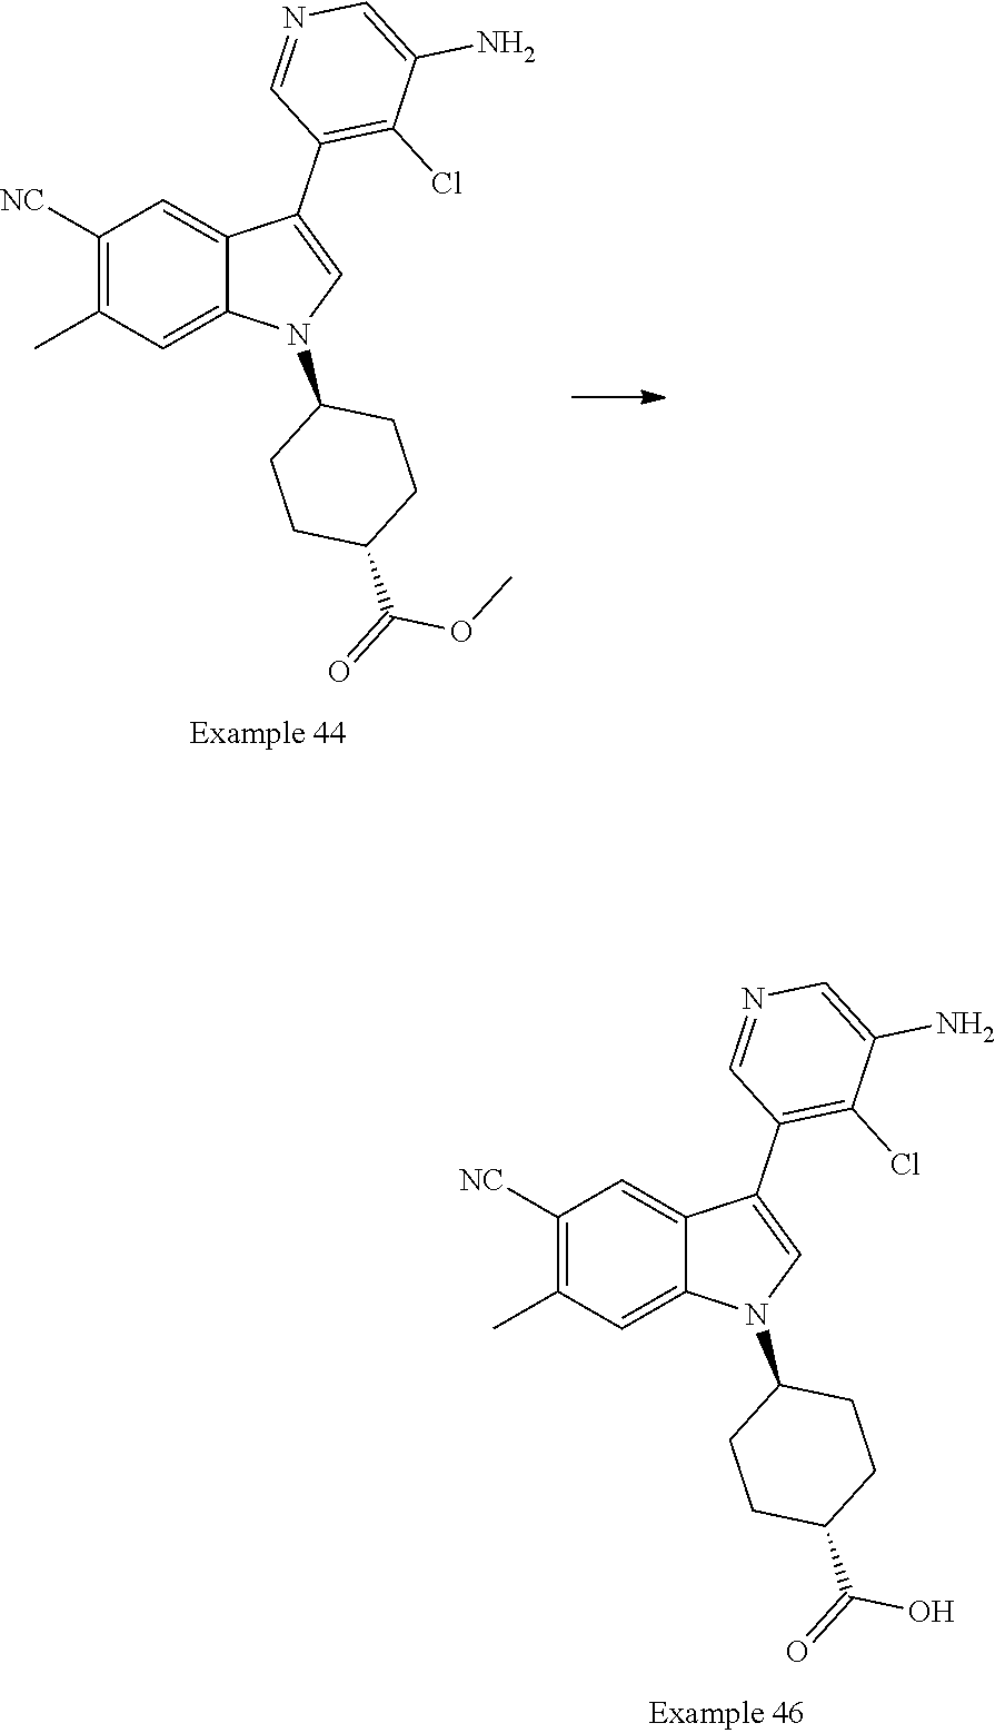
C1([NC])=C(C)C=C2C(=C1)C(C1=C(Cl)C(N)=CN=C1)=CN2C1CCC(C(=O)OC)CC1.C1([NC])=C(C)C=C2C(=C1)C(C1=C(Cl)C(N)=CN=C1)=CN2C1CCC(C(=O)O)CC1
